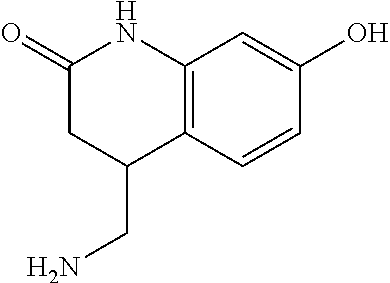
C12=C(C=CC(O)=C1)C(CN)CC(=O)N2
